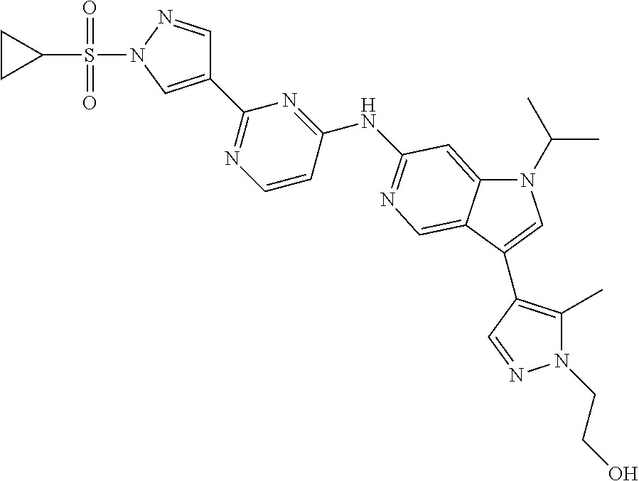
C1(C2=CN(S(C3CC3)(=O)=O)N=C2)=NC=CC(NC2=NC=C3C(=C2)N(C(C)C)C=C3C2=C(C)N(CCO)N=C2)=N1
